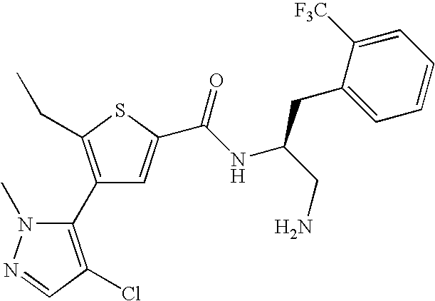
C1(C2=C(Cl)C=NN2C)=C(CC)SC(C(NC(CN)CC2=CC=CC=C2[F3C])=O)=C1
